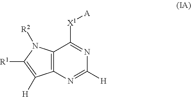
C12=C(N=C([H])N=C1[X1][A])C([H])=C([R1])N2[R2]
